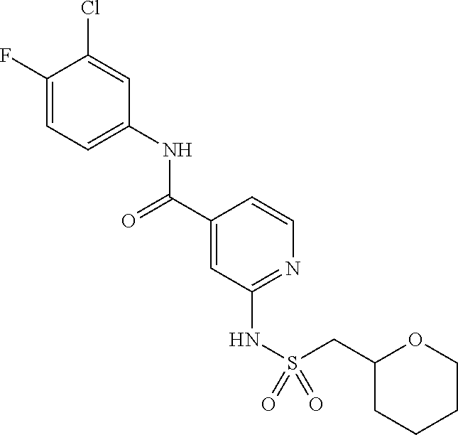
C1(F)=CC=C(NC(C2=CC(NS(=O)(=O)CC3CCCCO3)=NC=C2)=O)C=C1Cl
